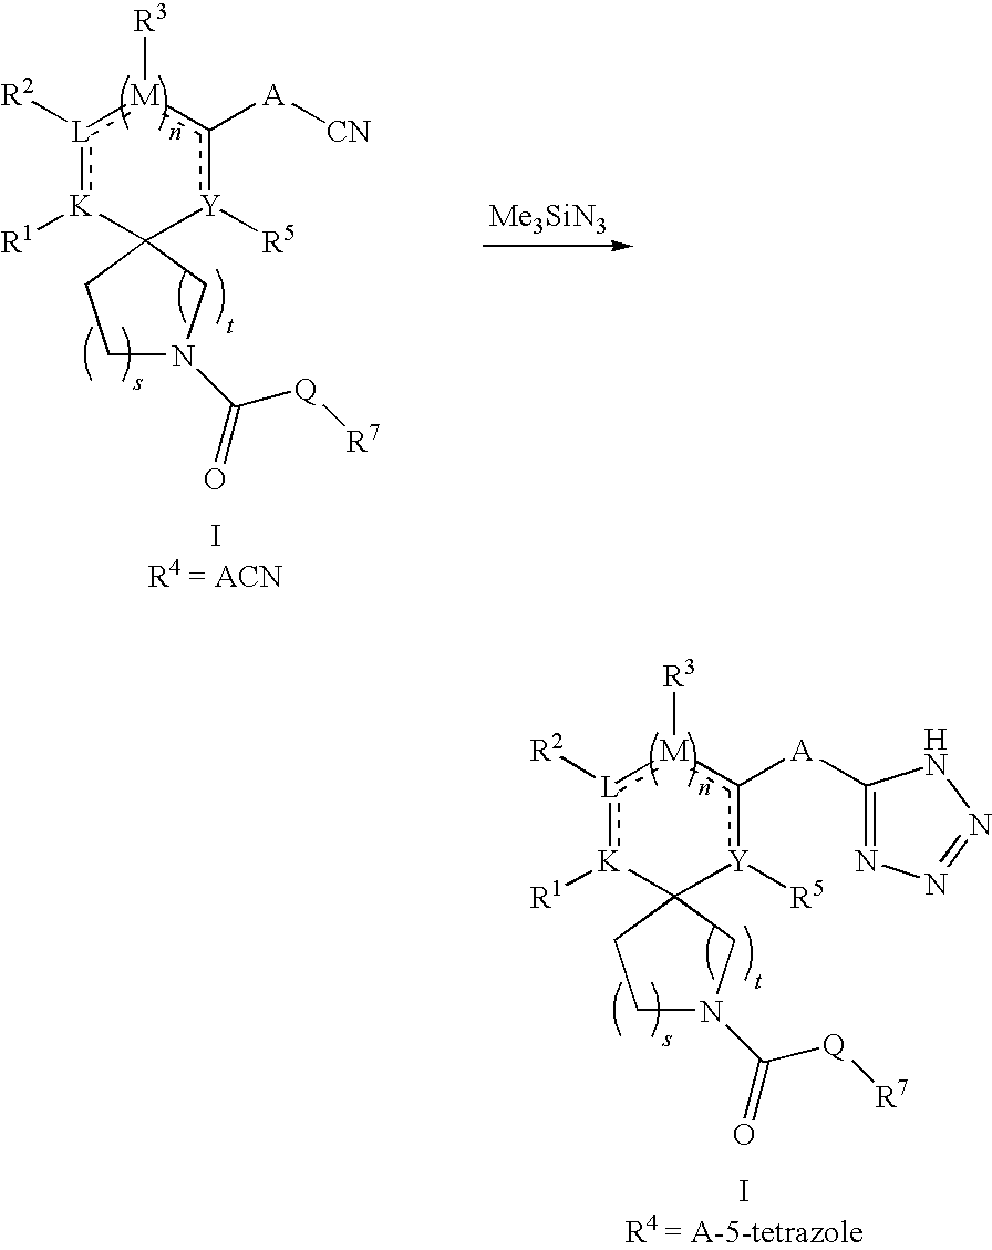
[L]1([R2]):[K]([R1])C2([Y]([R5])c([A]C3=NN=NN3)[M]:1[R3])CCN(C([Q][R7])=O)C2.[L]1([R2]):[K]([R1])C2([Y]([R5])c([A][CN])[M]:1[R3])CCN(C([Q][R7])=O)C2.[Me3SiN3]
